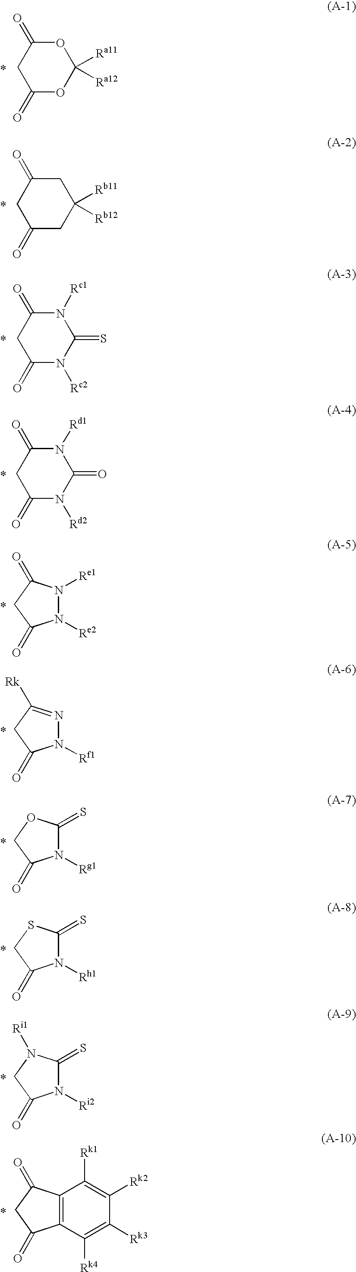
O1C(=O)CC(=O)OC1([Ra11])[Ra12].C1C(=O)CC(=O)CC1([Rb11])[Rb12].N1([Rc1])C(=O)CC(=O)N([Rc2])C1=S.N1([Rd1])C(=O)CC(=O)N([Rd2])C1=O.N1([Re2])N([Re1])C(=O)CC1=O.N1([Rf1])N=C([Rk])CC1=O.C12=C(C(=O)CC1=O)C([Rk1])=C([Rk2])C([Rk3])=C2[Rk4].N1([Rg1])C(=S)OCC1=O.N1([Rh1])C(=S)SCC1=O.N1([Ri2])C(=S)N([Ri1])CC1=O
